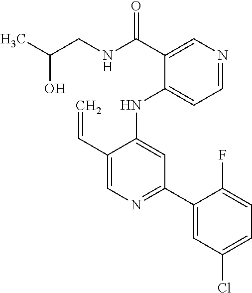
CC(CNC(C1=CN=CC=C1NC1=CC(C2=CC(Cl)=CC=C2F)=NC=C1C=C)=O)O
